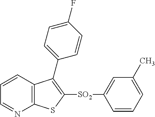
C1=CC2=C(N=C1)SC([SO2]C1=CC(C)=CC=C1)=C2C1=CC=C(F)C=C1
